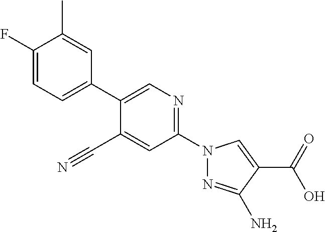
C1(C#N)=CC(N2N=C(N)C(C(O)=O)=C2)=NC=C1C1=CC=C(F)C(C)=C1
